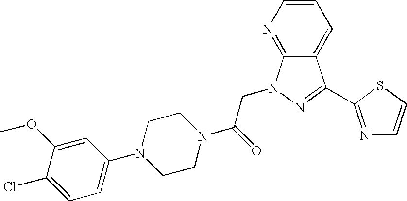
C1=C(Cl)C(OC)=CC(N2CCN(C(=O)CN3C4=NC=CC=C4C(C4=NC=CS4)=N3)CC2)=C1
